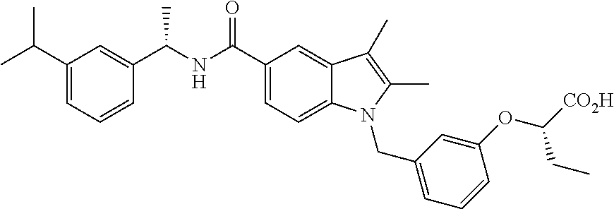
C(C1=CC=C2C(=C1)C(C)=C(C)N2CC1=CC=CC(OC([CO2H])CC)=C1)(=O)NC(C1=CC(C(C)C)=CC=C1)C
